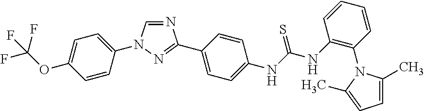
N1=CN(C2=CC=C(OC(F)(F)F)C=C2)N=C1C1=CC=C(NC(NC2=C(N3C(C)=CC=C3C)C=CC=C2)=S)C=C1
